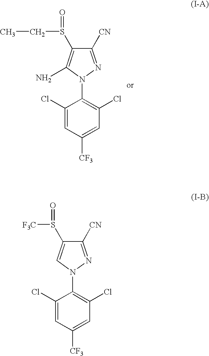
C1([CN])=NN(C2=C(Cl)C=C([CF3])C=C2Cl)C(N)=C1S(CC)=O.C1([CN])=NN(C2=C(Cl)C=C([CF3])C=C2Cl)C=C1S([F3C])=O
